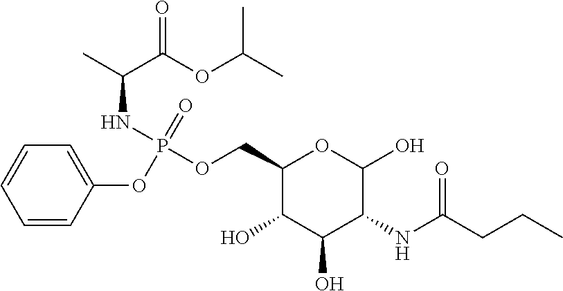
O(CC1C(O)C(O)C(NC(CCC)=O)C(O)O1)P(NC(C)C(OC(C)C)=O)(=O)OC1=CC=CC=C1
